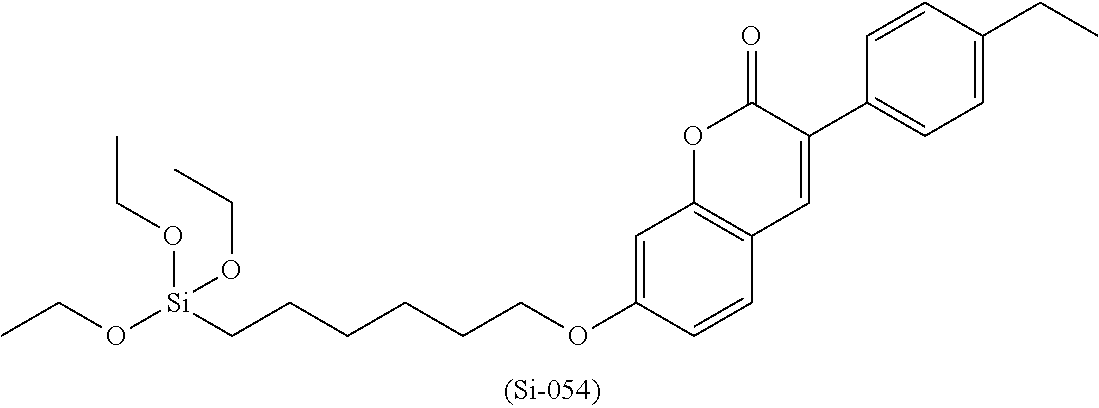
C1=C(OCCCCCC[Si](OCC)(OCC)OCC)C=CC2=C1OC(=O)C(C1=CC=C(CC)C=C1)=C2
